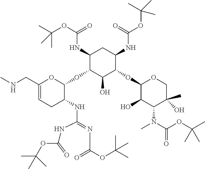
C1(CNC)=CCC(NC(=NC(OC(C)(C)C)=O)NC(OC(C)(C)C)=O)C(OC2C(O)C(OC3C(O)C(N(C)C(OC(C)(C)C)=O)C(O)(C)CO3)C(NC(OC(C)(C)C)=O)CC2NC(=O)OC(C)(C)C)O1
